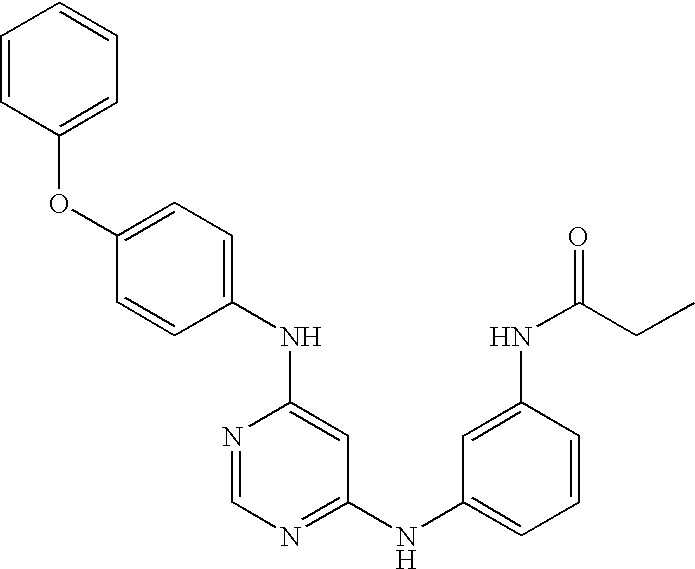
C1=C(OC2=CC=CC=C2)C=CC(NC2=CC(NC3=CC=CC(NC(=O)CC)=C3)=NC=N2)=C1
